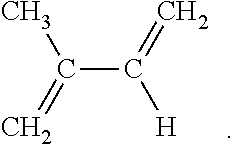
C(C(=C)[H])(=C)C
